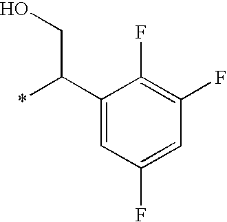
C1(C(*)CO)=CC(F)=CC(F)=C1F
